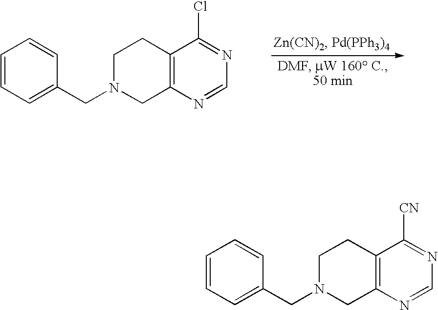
C1=CC=C(CN2CC3=C(CC2)C(Cl)=NC=N3)C=C1.C1=CC=C(CN2CC3=C(CC2)C([CN])=NC=N3)C=C1
